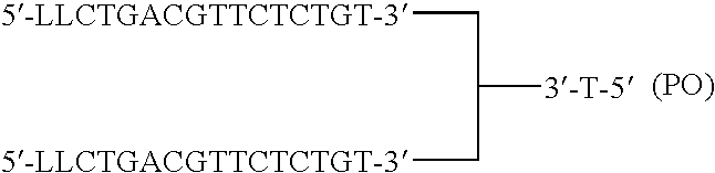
[5-LLCTGACGTTCTCTGT-3]CC([3-T-5])C[5-LLCTGACGTTCTCTGT-3].[(PO)]
